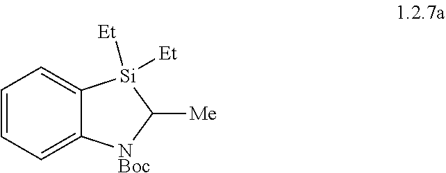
C1=CC=C2C(=C1)[Si]([Et])([Et])C([Me])[NBoc]2
